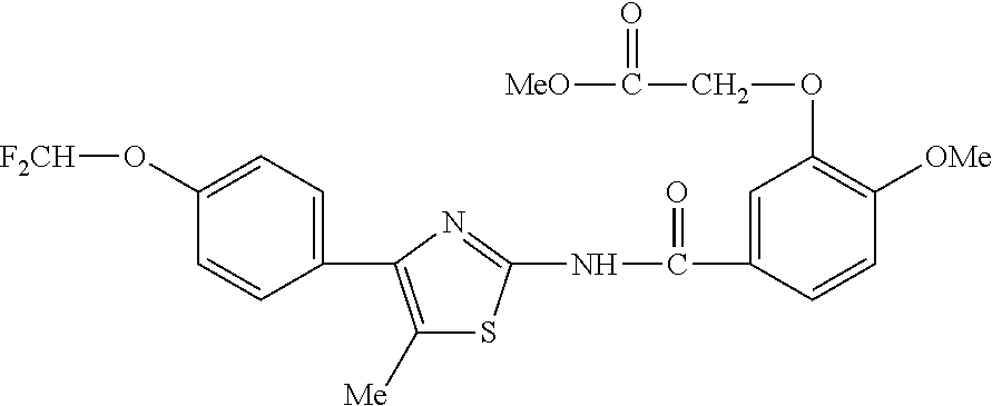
C1([Me])=C(C2=CC=C(O[F2CH])C=C2)N=C(NC(C2=CC(OCC([MeO])=O)=C([OMe])C=C2)=O)S1
